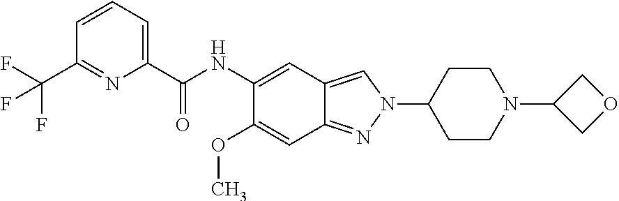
C1(C(NC2=CC3=CN(C4CCN(C5COC5)CC4)N=C3C=C2OC)=O)=CC=CC(C(F)(F)F)=N1
